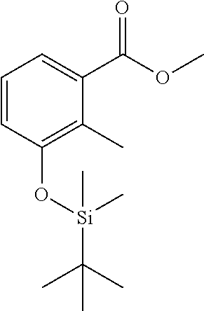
C1(O[Si](C(C)(C)C)(C)C)=C(C)C(C(=O)OC)=CC=C1
